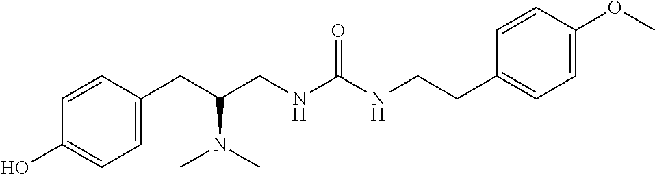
C1(CC(CNC(NCCC2=CC=C(OC)C=C2)=O)N(C)C)=CC=C(O)C=C1
